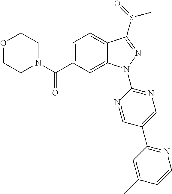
C1N(C(C2=CC=C3C(=C2)N(C2=NC=C(C4=NC=CC(C)=C4)C=N2)N=C3S(=O)C)=O)CCOC1
